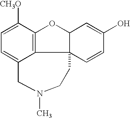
C1=C([CH3O])C2=C3C(=C1)CN(C)CCC31C(O2)C=C(O)C=C1
